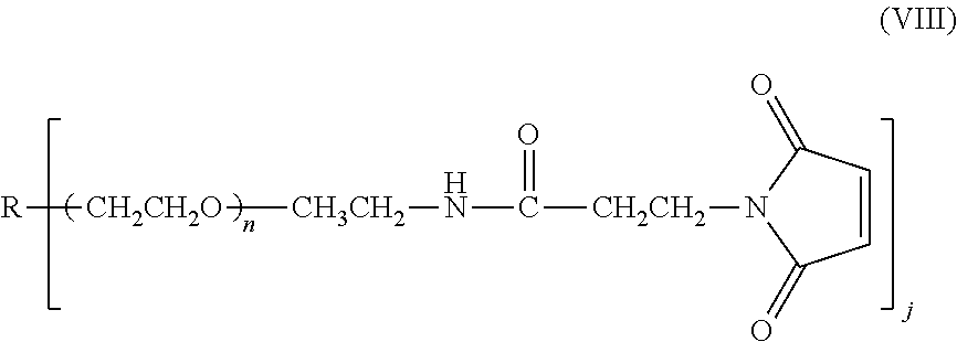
[R][CH2CH2O][CH3CH2]NC([CH2CH2]N1C(=O)C=CC1=O)=O
